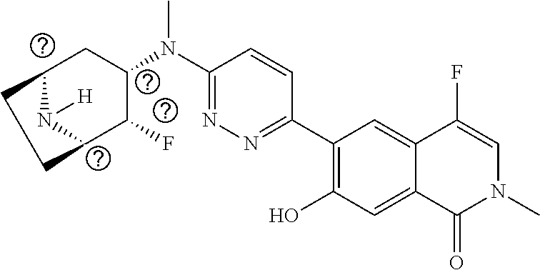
C1(C2=C(O)C=C3C(=C2)C(F)=CN(C)C3=O)=NN=C(N(C2CC3N([H])C(C2F)CC3)C)C=C1
